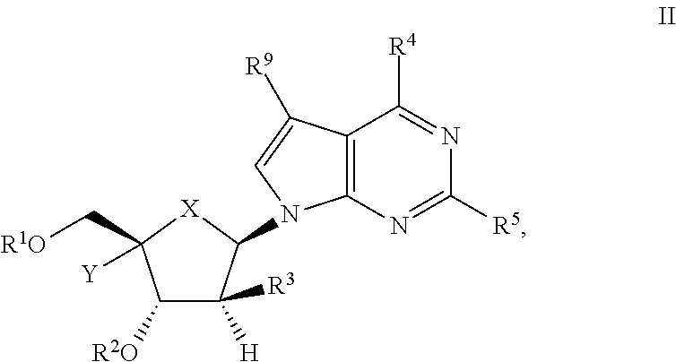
C12=C(N=C([R5])N=C1[R4])N(C1C([R3])([H])C([R2O])C(C[R1O])([Y])[X]1)C=C2[R9]
